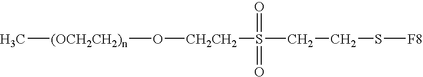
[CH2CH2](O[(OCH2CH2)n]C)S(CCS[F8])(=O)=O
